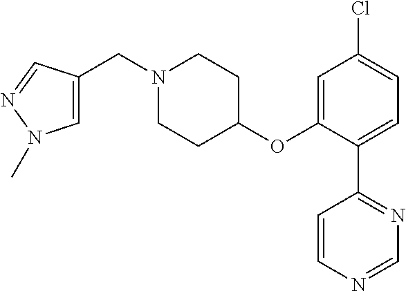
C1=C(CN2CCC(OC3=CC(Cl)=CC=C3C3=NC=NC=C3)CC2)C=NN1C
